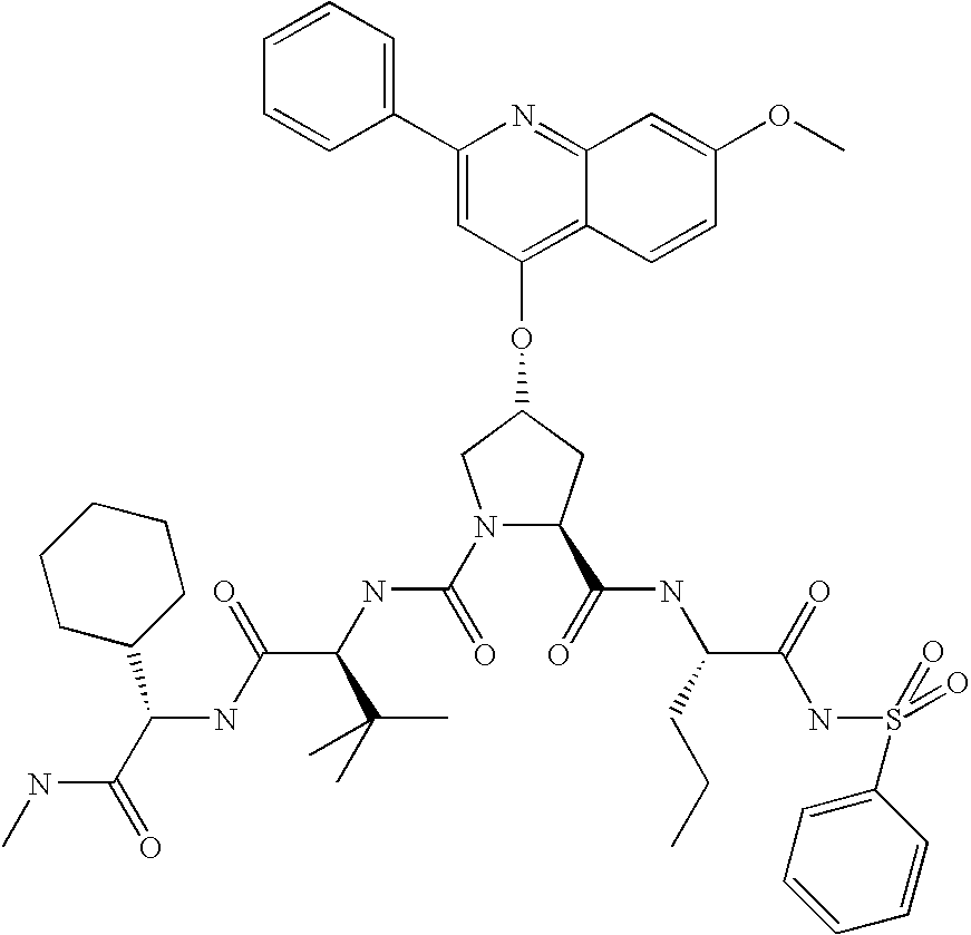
C1(C(NC(CCC)C(NS(=O)(=O)C2=CC=CC=C2)=O)=O)CC(OC2=C3C(=NC(C4=CC=CC=C4)=C2)C=C(OC)C=C3)CN1C(NC(C(=O)NC(C1CCCCC1)C(NC)=O)C(C)(C)C)=O
